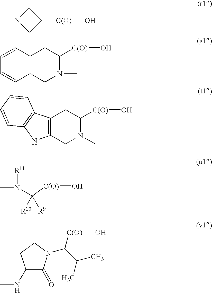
N1(C)C([C(O)]O)CC2=C(C1)C=CC=C2.N1(C)C([C(O)]O)CC2=C(C1)NC1=C2C=CC=C1.N(C([R9])([C(O)]O)[R10])(C)[R11].C1(NC)C(=O)N(C(C(C)C)[C(O)]O)CC1.CN1CC([C(O)]O)C1
